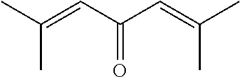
CC(=CC(C=C(C)C)=O)C
